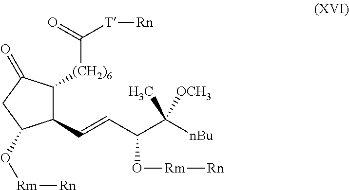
C1(C=CC(C([nBu])(C)[OCH3])O[Rm][Rn])C([(CH2)6]C([T][Rn])=O)C(=O)CC1O[Rm][Rn]
